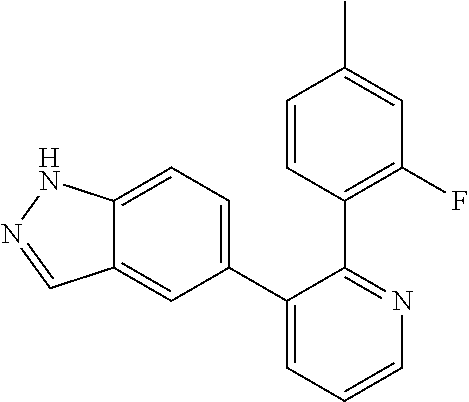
C12=CC=C(C3=CC=CN=C3C3=C(F)C=C(C)C=C3)C=C1C=NN2
